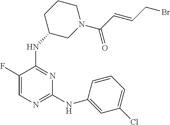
N(C1=NC=C(F)C(NC2CN(C(C=CCBr)=O)CCC2)=N1)C1=CC(Cl)=CC=C1
